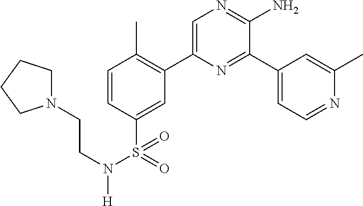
C1=CC(S(=O)(N(CCN2CCCC2)[H])=O)=CC(C2=CN=C(N)C(C3=CC=NC(C)=C3)=N2)=C1C
